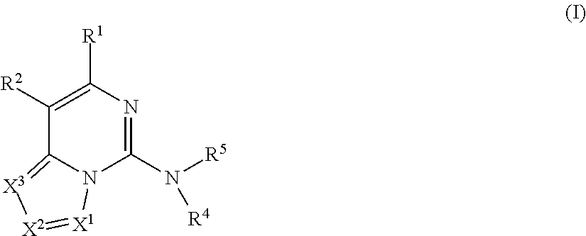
C1([R2])=C([R1])N=C(N([R5])[R4])N2C1=[X3][X2]=[X1]2
